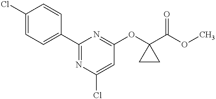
C1(Cl)=CC=C(C2=NC(Cl)=CC(OC3(C(OC)=O)CC3)=N2)C=C1
